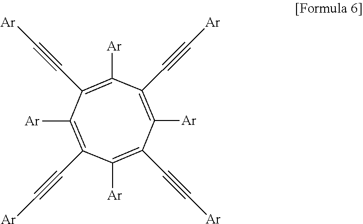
C1(C#C[Ar])=C([Ar])C(C#C[Ar])=C([Ar])C(C#C[Ar])=C([Ar])C(C#C[Ar])=C1[Ar]
